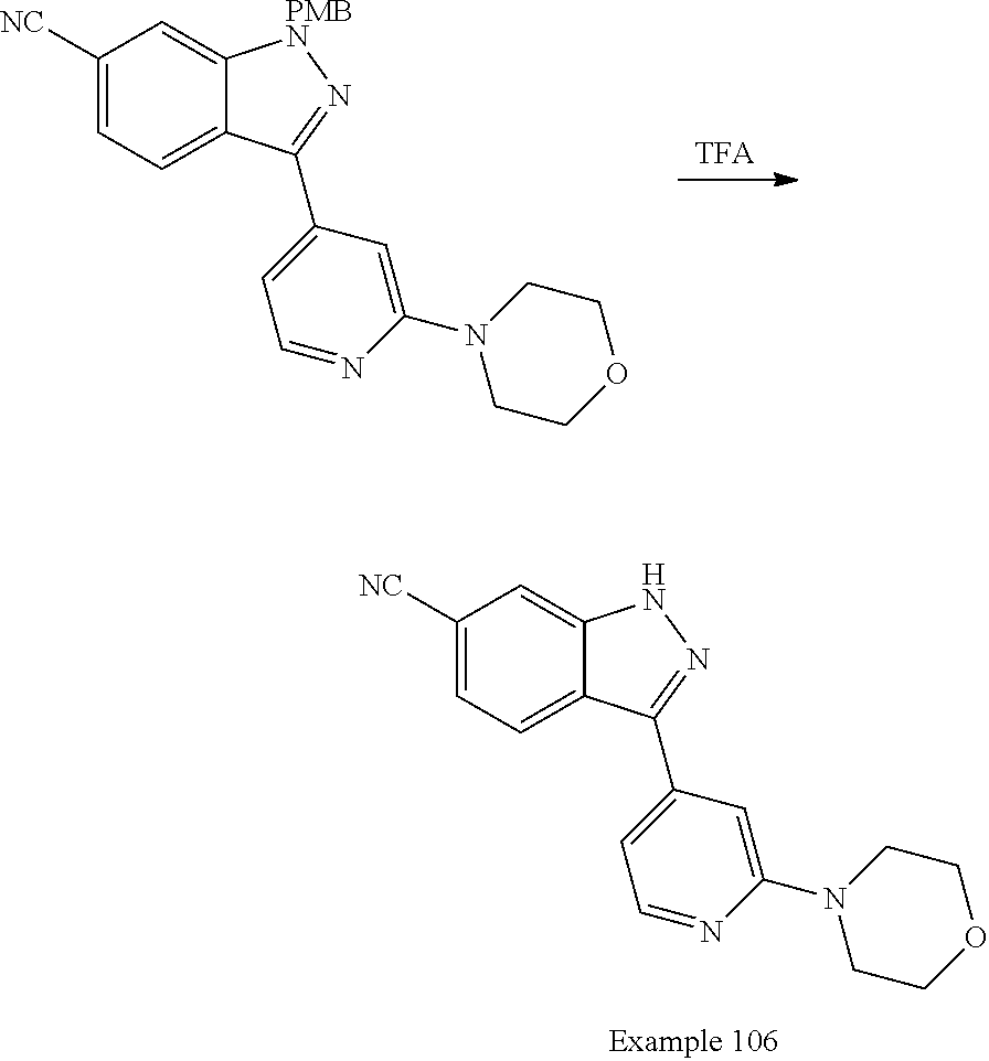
C1([NC])=CC=C2C(=C1)NN=C2C1=CC=NC(N2CCOCC2)=C1.C1([NC])=CC=C2C(=C1)[PMBN]N=C2C1=CC=NC(N2CCOCC2)=C1
